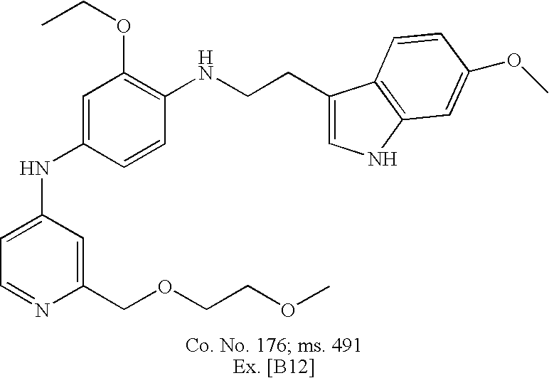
C1=C(NC2=CC(OCC)=C(NCCC3=CNC4=C3C=CC(OC)=C4)C=C2)C=C(COCCOC)N=C1
